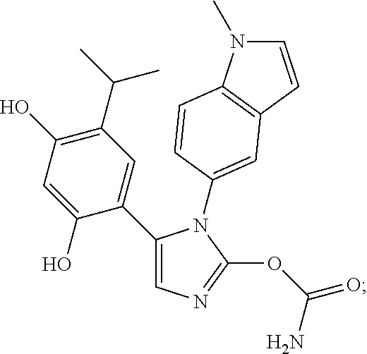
C1(C2=CN=C(OC(=O)N)N2C2=CC3=C(N(C)C=C3)C=C2)=CC(C(C)C)=C(O)C=C1O
